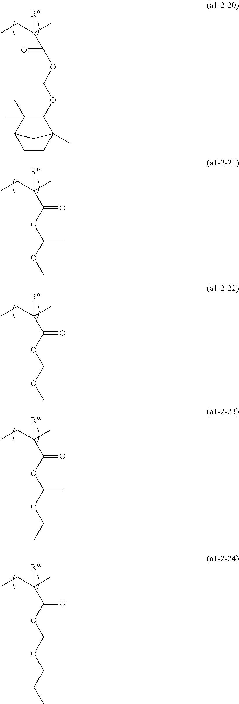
C(=O)(OCOC1C(C)(C)C2CCC1(C)C2)C(CC)(C)[Ra].C(C(CC)(C)[Ra])(OC(OC)C)=O.C(C(CC)(C)[Ra])(OCOC)=O.C(C(CC)(C)[Ra])(OC(OCC)C)=O.C(C(CC)(C)[Ra])(OCOCCC)=O
